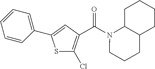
C1(C2=CC(C(N3CCCC4C3CCCC4)=O)=C(Cl)S2)=CC=CC=C1
